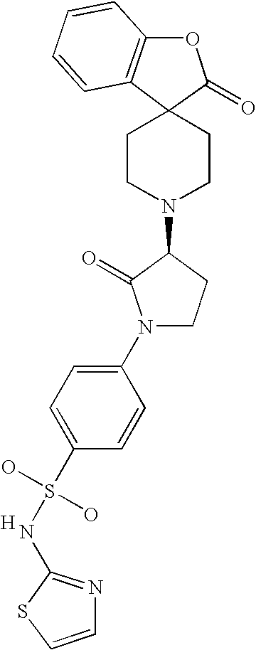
C12=C(C3(C(=O)O1)CCN(C1C(=O)N(C4=CC=C(S(O)(O)NC5=NC=CS5)C=C4)CC1)CC3)C=CC=C2.[H]
